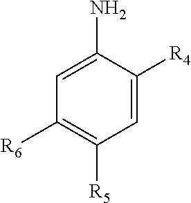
C1=C(N)C([R4])=CC([R5])=C1[R6]
